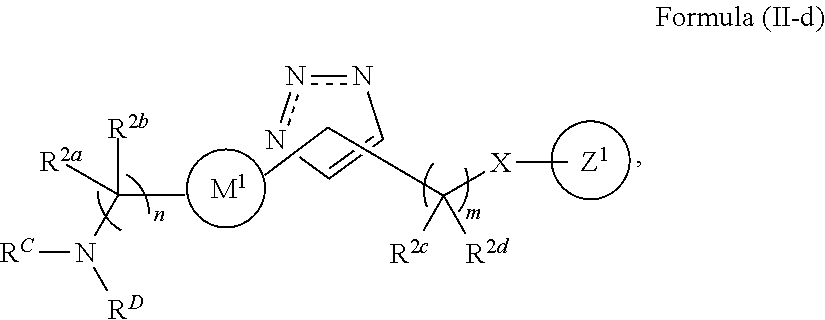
[M1].CC(N([RC])[RD])([R2b])[R2a].C([X]C)([R2c])([R2d])CC.n1nnC=C1.[Z1]
